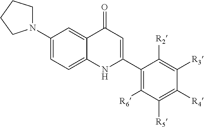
C1(N2CCCC2)=CC=C2C(=C1)C(=O)C=C(C1=C([R6])C([R5])=C([R4])C([R3])=C1[R2])N2
